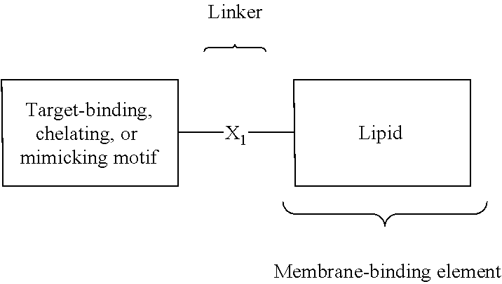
C1CCC1.[X1].C1CCC1
